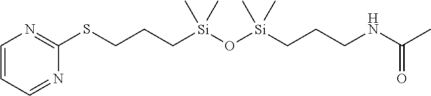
C1=CC=NC(SCCC[Si](O[Si](CCCNC(C)=O)(C)C)(C)C)=N1
